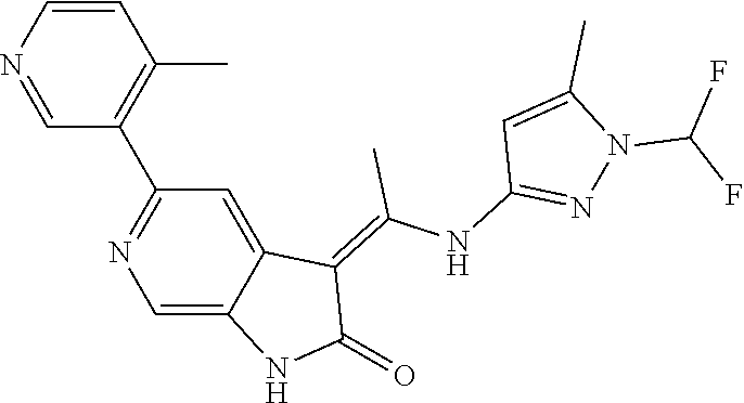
C1=CN=CC(C2=NC=C3C(=C2)C(=C(NC2=NN(C(F)F)C(C)=C2)C)C(=O)N3)=C1C
